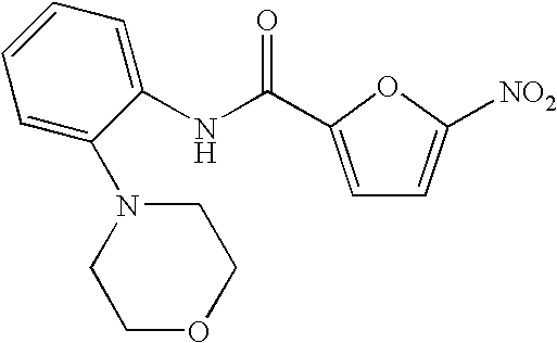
N(C1=CC=CC=C1N1CCOCC1)C(C1=CC=C([NO2])O1)=O
